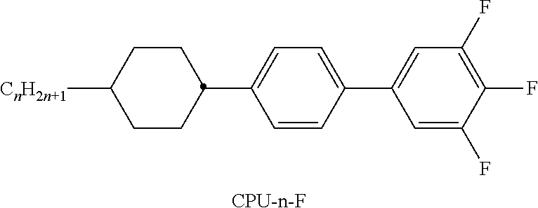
C1CC(C2=CC=C(C3=CC(F)=C(F)C(F)=C3)C=C2)CCC1[CnH2n+1].[CPU-n-F]
